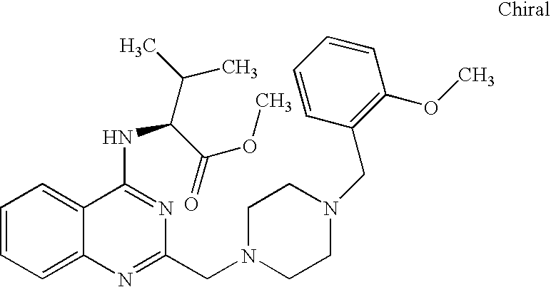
C1=CC=C2C(=C1)C(NC(C(OC)=O)C(C)C)=NC(CN1CCN(CC3=C(OC)C=CC=C3)CC1)=N2
